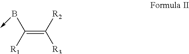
C(=C([R2])[R3])([R1])B->C
